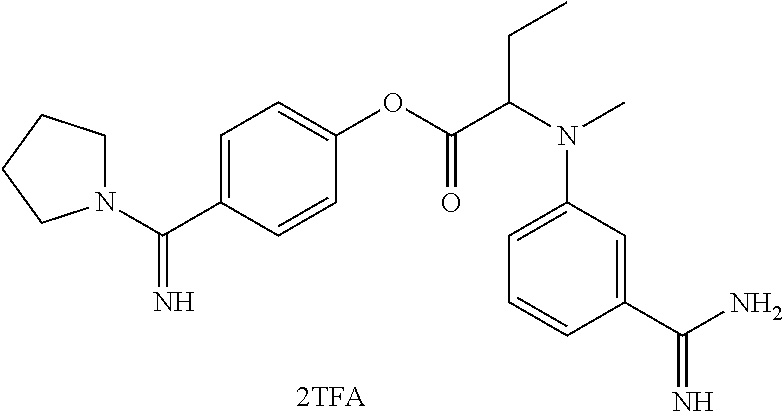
N1(C(C2=CC=C(OC(C(N(C)C3=CC=CC(C(N)=N)=C3)CC)=O)C=C2)=N)CCCC1
